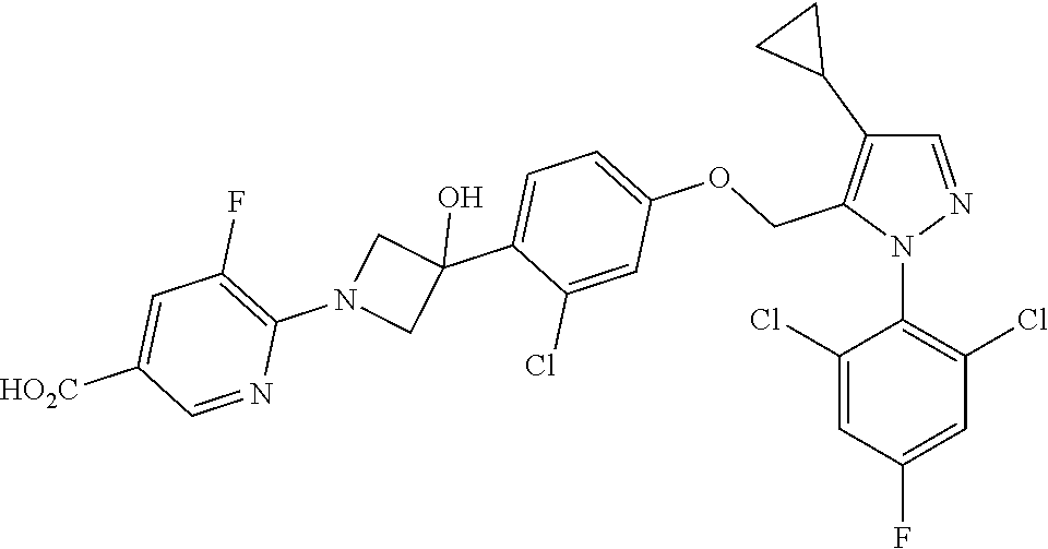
C1(Cl)=CC(F)=CC(Cl)=C1N1N=CC(C2CC2)=C1COC1=CC=C(C2(O)CN(C3=C(F)C=C([HO2C])C=N3)C2)C(Cl)=C1
